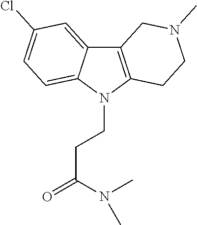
C12=C(N(CCC(=O)N(C)C)C3=CC=C(Cl)C=C13)CCN(C)C2
